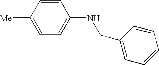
C1=CC([Me])=CC=C1NCC1=CC=CC=C1
